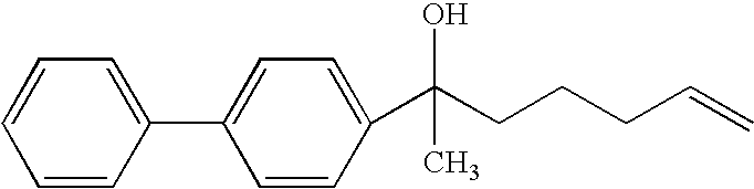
C1=C(C2=CC=C(C(CCCC=C)(O)C)C=C2)C=CC=C1
